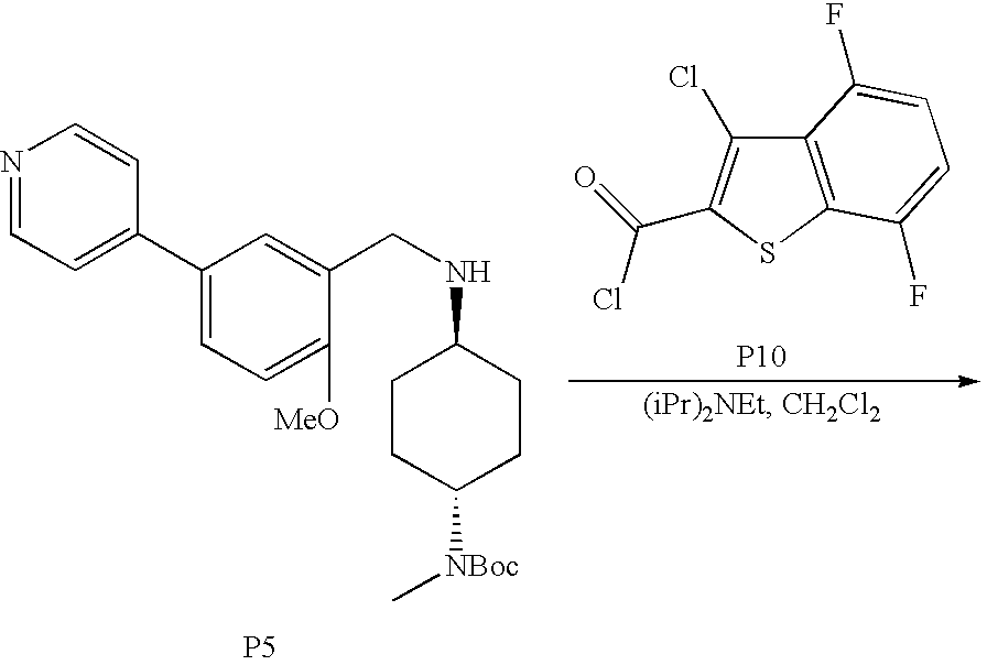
[P5].C1(C2=CC=NC=C2)=CC=C([MeO])C(CNC2CCC([NBoc]C)CC2)=C1.C12=C(SC(C(=O)Cl)=C1Cl)C(F)=CC=C2F.[P10]
